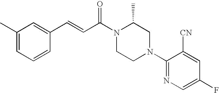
C1(C)=CC=CC(C=CC(=O)N2CCN(C3=NC=C(F)C=C3[CN])CC2C)=C1
